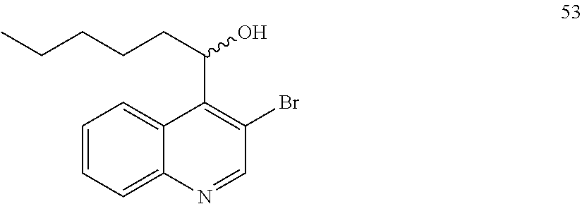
C1=NC2=CC=CC=C2C(C(CCCCC)O)=C1Br
